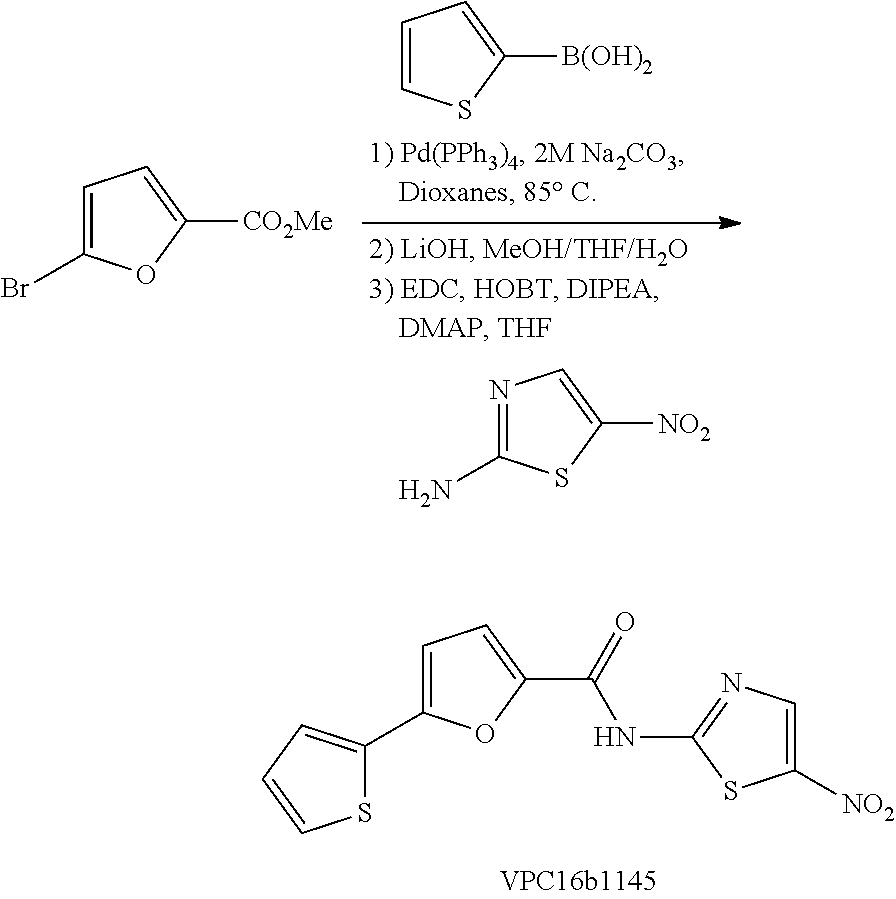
N1=C(N)SC([NO2])=C1.C1=CSC([B(OH)2])=C1.C1=C(Br)OC([CO2Me])=C1.S1C(C2=CC=C(C(=O)NC3=NC=C([NO2])S3)O2)=CC=C1
